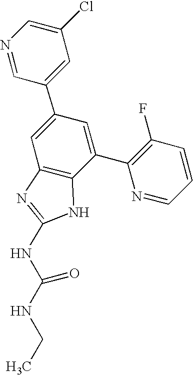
N1=CC(C2=CC3=C(C(C4=C(F)C=CC=N4)=C2)NC(NC(NCC)=O)=N3)=CC(Cl)=C1
